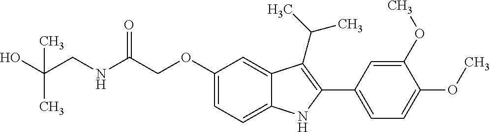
C(C(=O)NCC(O)(C)C)OC1=CC=C2C(=C1)C(C(C)C)=C(C1=CC=C(OC)C(OC)=C1)N2
